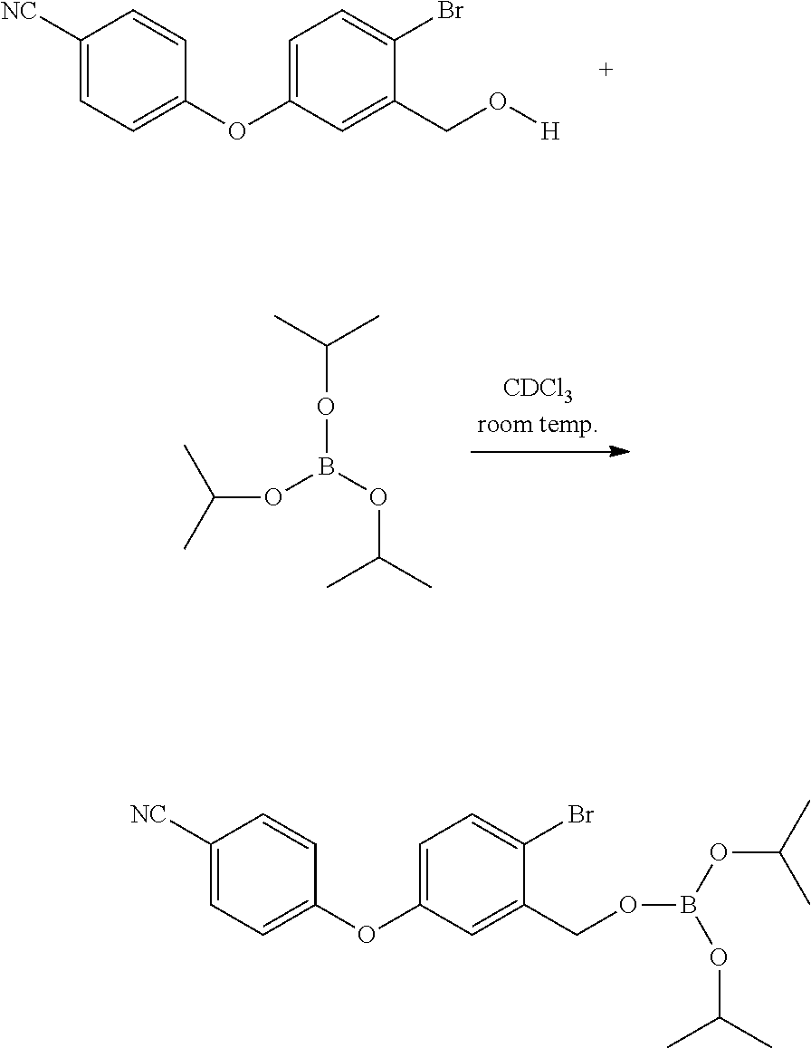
C1([NC])=CC=C(OC2=CC=C(Br)C(CO[H])=C2)C=C1.C(OB(OC(C)C)OC(C)C)(C)C.C1([NC])=CC=C(OC2=CC=C(Br)C(COB(OC(C)C)OC(C)C)=C2)C=C1
